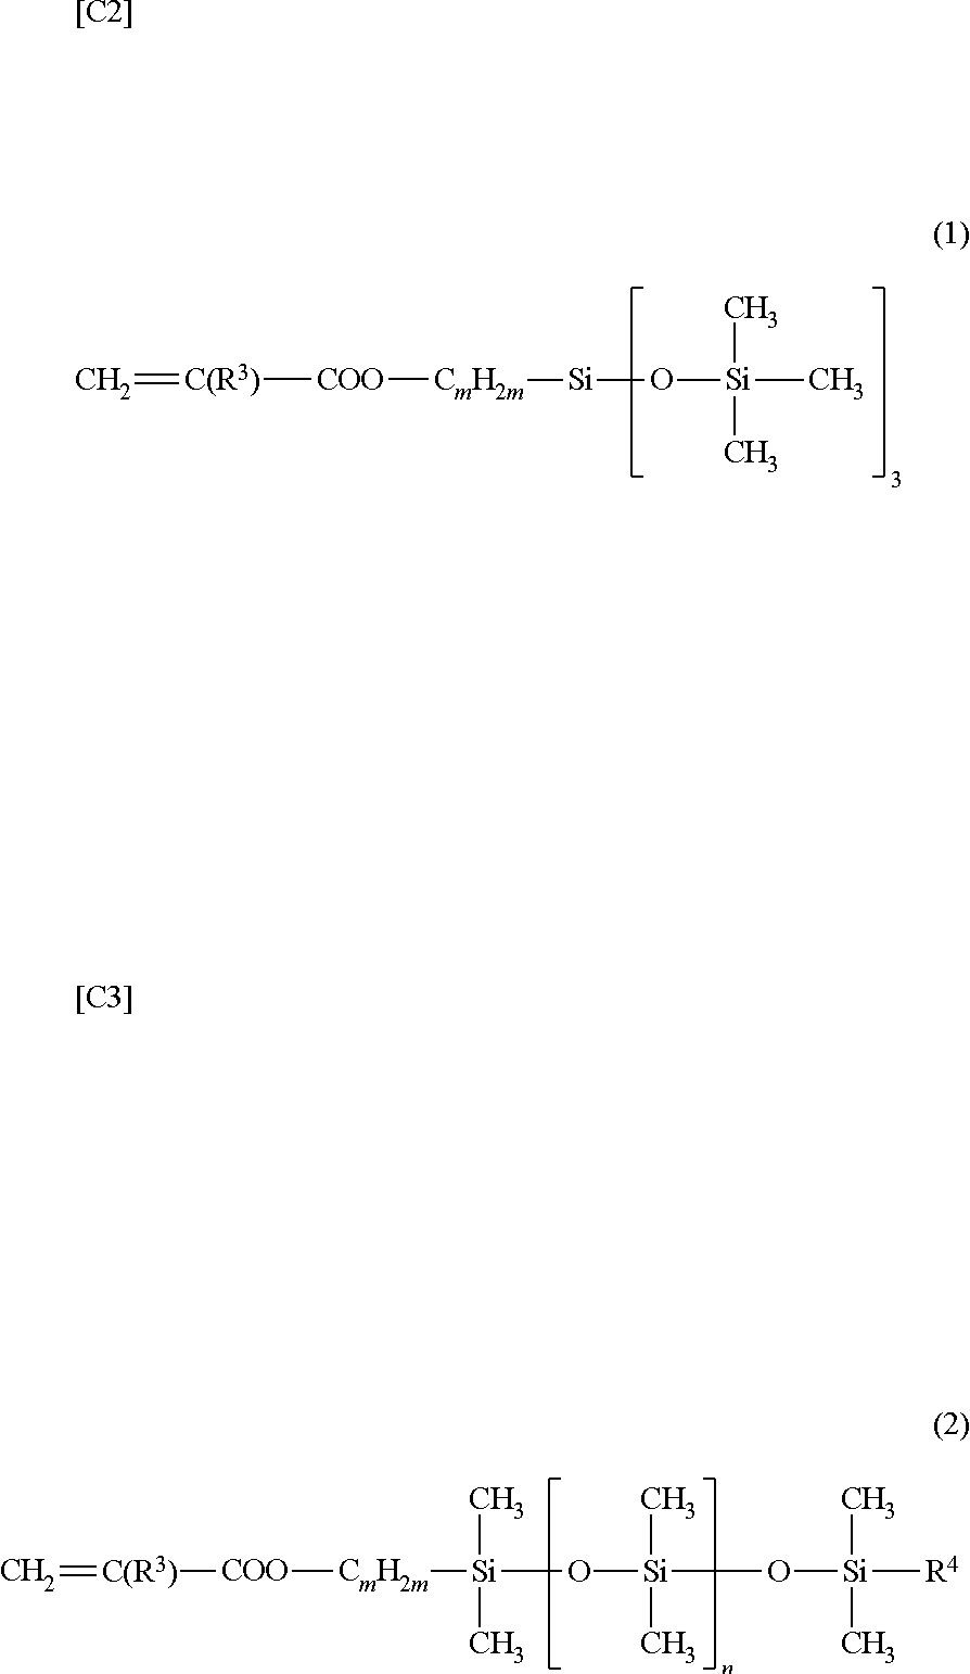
C=[C(R3)][COO][CmH2m][Si]O[Si](C)(C)C.C=[C(R3)][COO][CmH2m][Si](C)(C)O[Si](C)(C)O[Si](C)(C)[R4].[[C2]].[[C3]]
